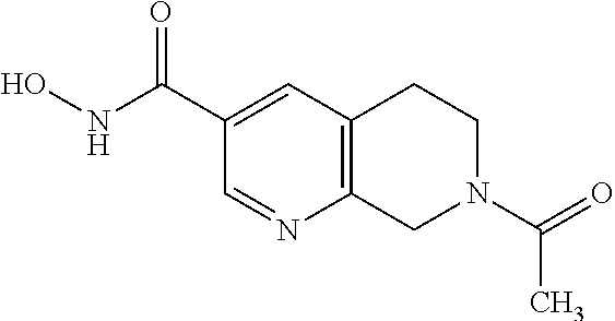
C12=C(C=C(C(NO)=O)C=N1)CCN(C(C)=O)C2
